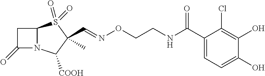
C(ON=CC1(C)S(=O)(=O)C2N(C1[COOH])C(=O)C2)CNC(C1=CC=C(O)C(O)=C1Cl)=O
